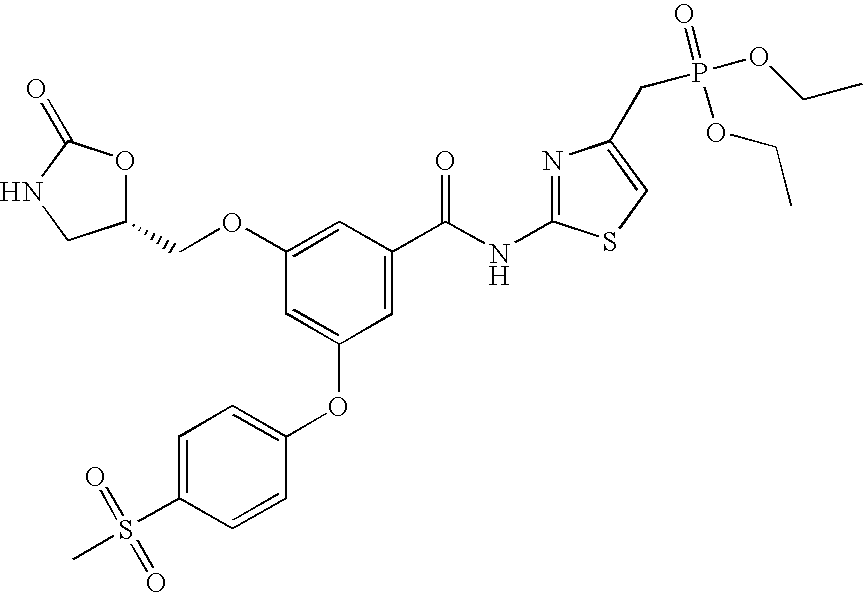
C1=C(C(NC2=NC(CP(OCC)(=O)OCC)=CS2)=O)C=C(OCC2OC(=O)NC2)C=C1OC1=CC=C(S(C)(=O)=O)C=C1
